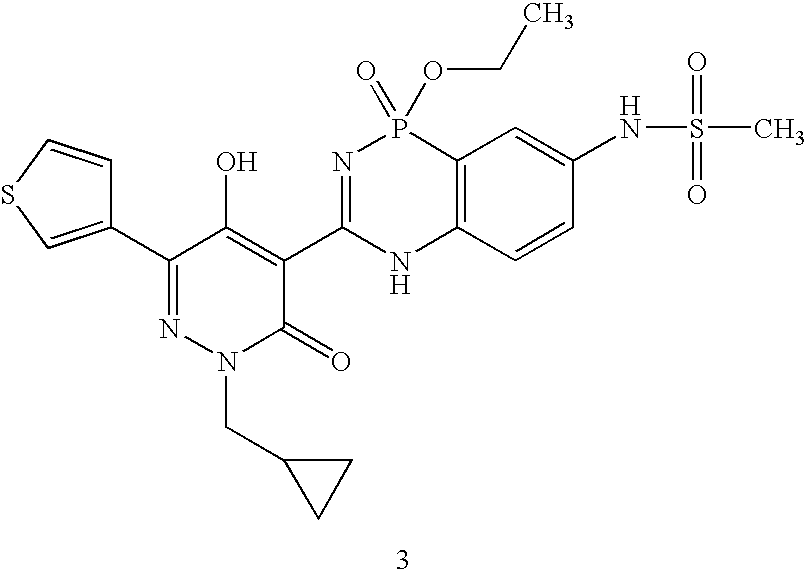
C1(C2=NN(CC3CC3)C(=O)C(C3=NP(=O)(OCC)C4=C(N3)C=CC(NS(=O)(=O)C)=C4)=C2O)=CSC=C1
